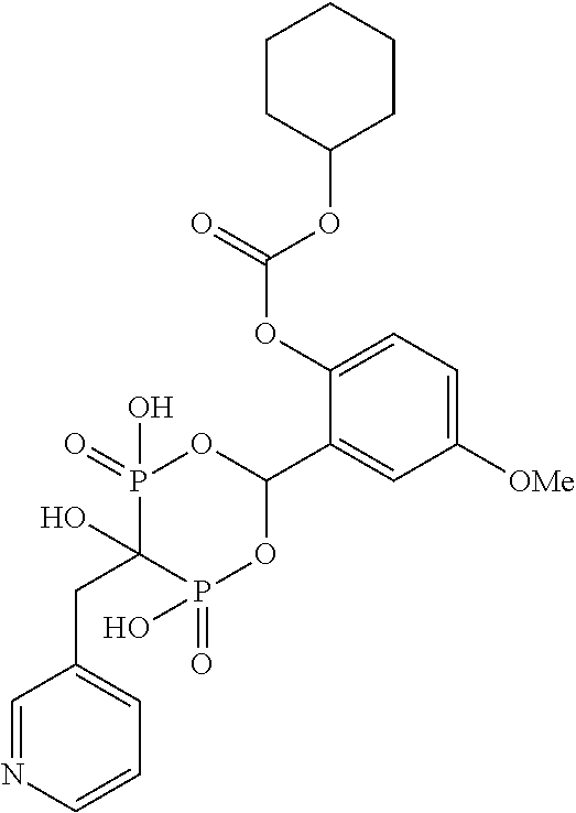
C1([OMe])=CC=C(OC(=O)OC2CCCCC2)C(C2OP(=O)(O)C(O)(CC3=CC=CN=C3)P(=O)(O)O2)=C1
